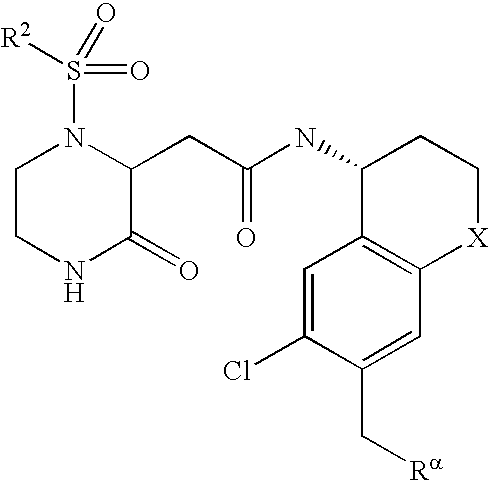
N1(S(=O)(=O)[R2])CCNC(=O)C1CC(=O)NC1C2=C([X]CC1)C=C(C[Ra])C(Cl)=C2
